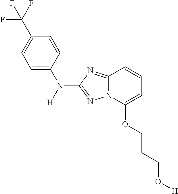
[H]N(C1=NN2C(=N1)C=CC=C2OCCCO[H])C1=CC=C(C(F)(F)F)C=C1
